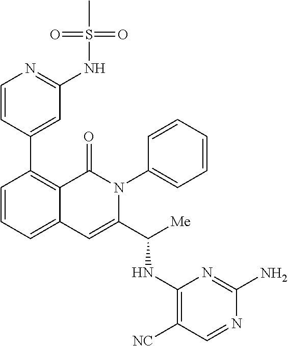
C1=CC=C2C(=C1C1=CC(NS(=O)(=O)C)=NC=C1)C(=O)N(C1=CC=CC=C1)C(C([Me])NC1=C([NC])C=NC(N)=N1)=C2
